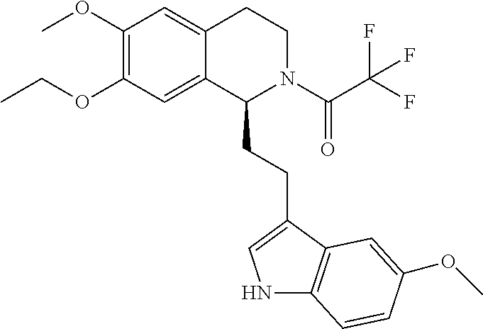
COC1=C(OCC)C=C2C(=C1)CCN(C(C(F)(F)F)=O)C2CCC1=CNC2=C1C=C(OC)C=C2
